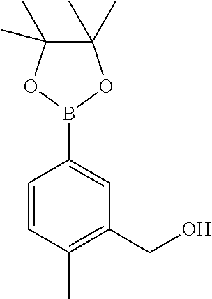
C1=CC(C)=C(CO)C=C1B1OC(C)(C)C(C)(C)O1
